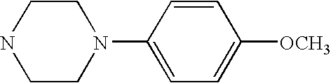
C1CN(C2=CC=C([OCH3])C=C2)CCN1
